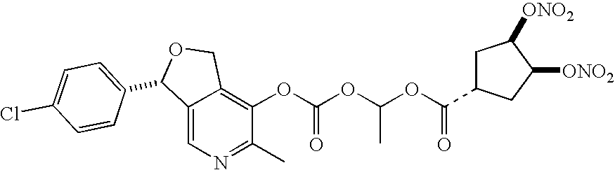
C12=CN=C(C)C(OC(=O)OC(C)OC(=O)C3CC([ONO2])C([ONO2])C3)=C1COC2C1=CC=C(Cl)C=C1
